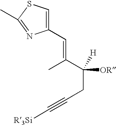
C1(C=C(C([H])([OR])CC#C[R3Si])C)=CSC(C)=N1
